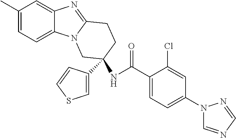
C1(C)=CC=C2C(=C1)N=C1N2CC(C2=CSC=C2)(NC(C2=CC=C(N3C=NC=N3)C=C2Cl)=O)CC1
